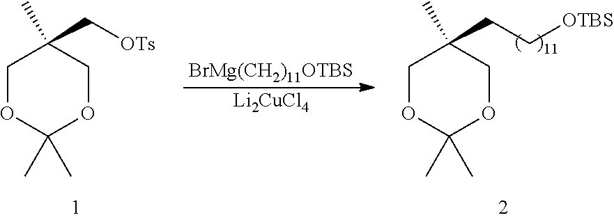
C1OC(C)(C)OCC1(C)C[OTs].[BrMg(CH2)11OTBS].[Li2CuCl4].C1OC(C)(C)OCC1(C)CC[OTBS]
